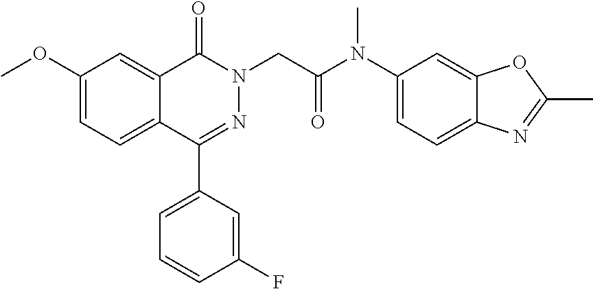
C1=C(F)C=CC=C1C1=NN(CC(N(C2=CC=C3C(=C2)OC(C)=N3)C)=O)C(=O)C2=CC(OC)=CC=C12
